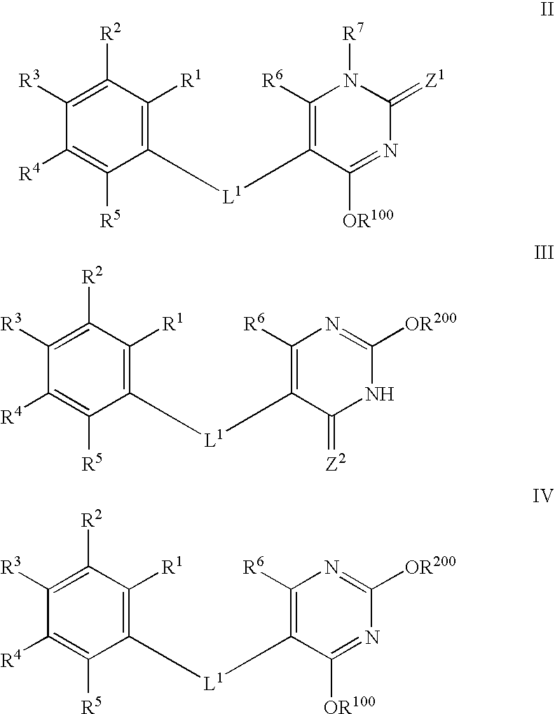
C1([L1]C2=C([R6])N([R7])C(=[Z1])N=C2[OR100])=C([R1])C([R2])=C([R3])C([R4])=C1[R5].C1([L1]C2=C([R6])N=C([OR200])NC2=[Z2])=C([R1])C([R2])=C([R3])C([R4])=C1[R5].C1([L1]C2=C([R6])N=C([OR200])N=C2[OR100])=C([R1])C([R2])=C([R3])C([R4])=C1[R5]
